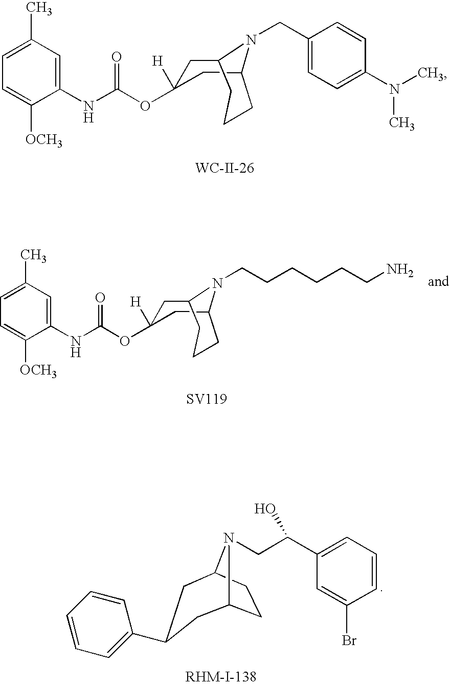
C1(NC(OC2([H])CC3N(CC4=CC=C(N(C)C)C=C4)C(C2)CCC3)=O)=CC(C)=CC=C1[OCH3].[WC-II-26].C1(NC(OC2([H])CC3N(CCCCCCN)C(C2)CCC3)=O)=CC(C)=CC=C1[OCH3].[SV119].C1=C(Br)C=CC=C1C(CN1C2CCC1CC(C1=CC=CC=C1)C2)O
